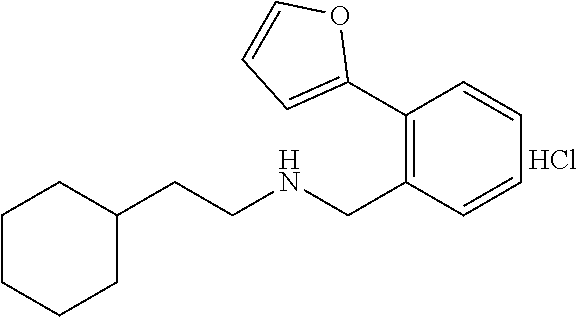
C1(CCNCC2=C(C3=CC=CO3)C=CC=C2)CCCCC1.Cl
